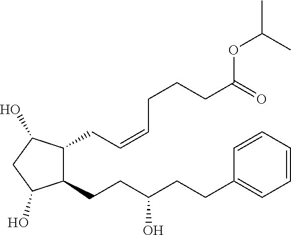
C1(CCC(CCC2=CC=CC=C2)O)C(CC=CCCCC(=O)OC(C)C)C(O)CC1O
